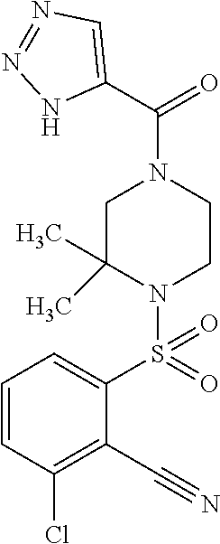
C1=CC(Cl)=C(C#N)C(S(N2CCN(C(=O)C3=CN=NN3)CC2(C)C)(=O)=O)=C1
